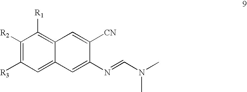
C1([R2])=C([R3])C=C2C(=C1[R1])C=C([CN])C(N=CN(C)C)=C2
